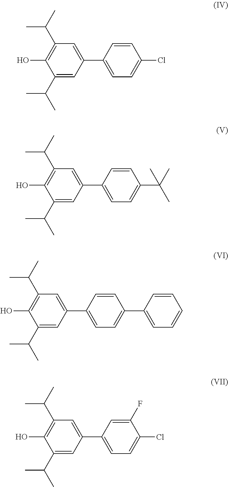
C1(C2=CC=C(Cl)C=C2)=CC(C(C)C)=C(O)C(C(C)C)=C1.C1(C2=CC=C(C(C)(C)C)C=C2)=CC(C(C)C)=C(O)C(C(C)C)=C1.C1(C2=CC=C(C3=CC=CC=C3)C=C2)=CC(C(C)C)=C(O)C(C(C)C)=C1.C1(C2=CC=C(Cl)C(F)=C2)=CC(C(C)C)=C(O)C(C(C)C)=C1
